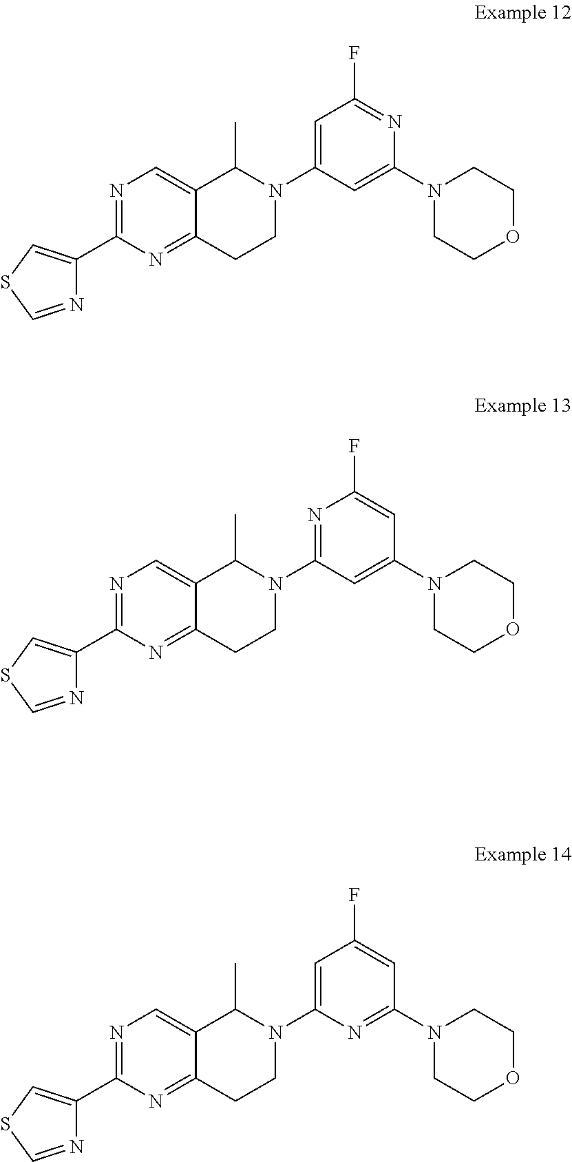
N1=C(C2=CSC=N2)N=C2C(=C1)C(C)N(C1=CC(F)=NC(N3CCOCC3)=C1)CC2.N1=C(C2=CSC=N2)N=C2C(=C1)C(C)N(C1=NC(F)=CC(N3CCOCC3)=C1)CC2.N1=C(C2=CSC=N2)N=C2C(=C1)C(C)N(C1=CC(F)=CC(N3CCOCC3)=N1)CC2
